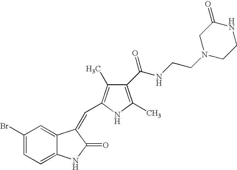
C1(Br)=CC=C2C(=C1)C(=CC1=C(C)C(C(NCCN3CCNC(=O)C3)=O)=C(C)N1)C(=O)N2
